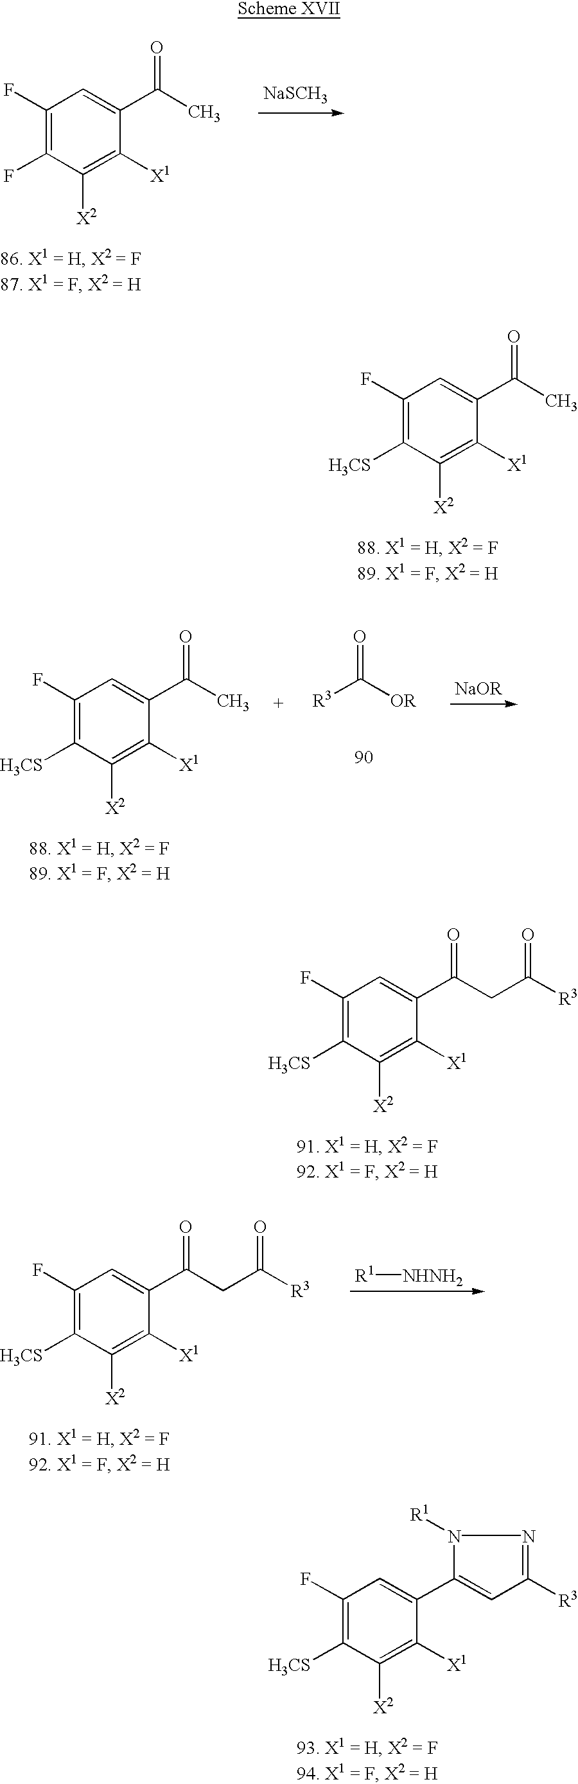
C1(F)=C(F)C([X2])=C([X1])C(C(C)=O)=C1.[NaSCH3].C1(F)=C([H3CS])C([X2])=C([X1])C(C(C)=O)=C1.C1(F)=C([H3CS])C([X2])=C([X1])C(C(C)=O)=C1.[R3]C([OR])=O.[NaOR].C1(F)=C([H3CS])C([X2])=C([X1])C(C(CC([R3])=O)=O)=C1.C1(F)=C([H3CS])C([X2])=C([X1])C(C(CC([R3])=O)=O)=C1.[R1][NHNH2].C1(F)=C([H3CS])C([X2])=C([X1])C(C2=CC([R3])=NN2[R1])=C1
